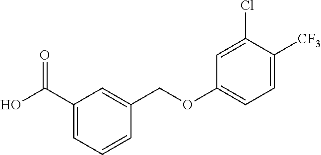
C1(C(O)=O)=CC=CC(COC2=CC=C([CF3])C(Cl)=C2)=C1
